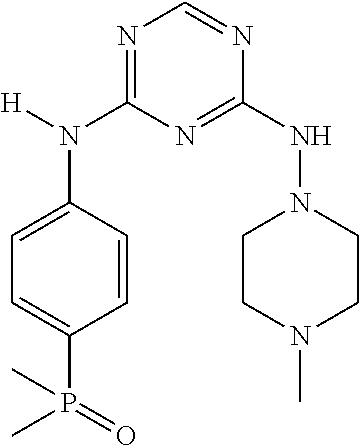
N1=C(N(C2=CC=C(P(=O)(C)C)C=C2)[H])N=C(NN2CCN(C)CC2)N=C1
